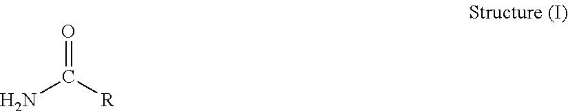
NC([R])=O
